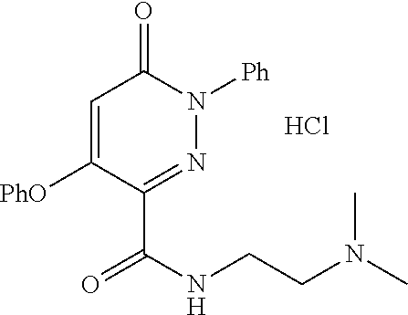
C1=C([PhO])C(C(NCCN(C)C)=O)=NN([Ph])C1=O.Cl
